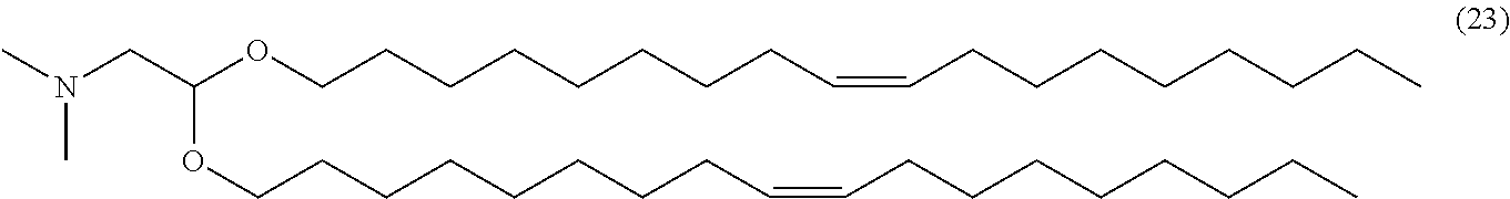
N(CC(OCCCCCCCCC=CCCCCCCCC)OCCCCCCCCC=CCCCCCCCC)(C)C
